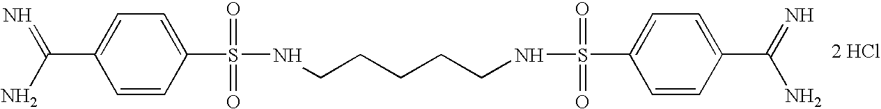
C(C1=CC=C(S(=O)(=O)NCCCCCNS(=O)(=O)C2=CC=C(C(=N)N)C=C2)C=C1)(N)=N.[2 HCl]
